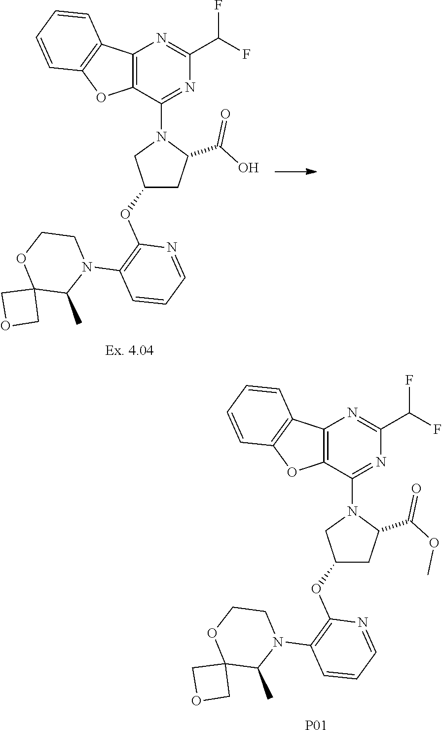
C12=C(C(N3CC(OC4=C(N5CCOC6(C5C)COC6)C=CC=N4)CC3C(=O)OC)=NC(C(F)F)=N1)OC1=C2C=CC=C1.[P01].C12=C(C(N3CC(OC4=C(N5CCOC6(C5C)COC6)C=CC=N4)CC3C(=O)O)=NC(C(F)F)=N1)OC1=C2C=CC=C1
